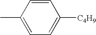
C1=C(C)C=CC([C4H9])=C1
